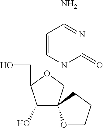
C1=CN(C2OC(CO)C(O)C23OCCC3)C(=O)N=C1N
